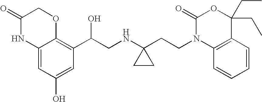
C12=CC(O)=CC(C(CNC3(CCN4C5=C(C(CC)(CC)OC4=O)C=CC=C5)CC3)O)=C1OCC(=O)N2
